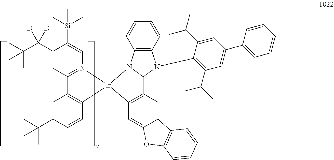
C1=C(C(C)(C)C)C=CC2=C1C1=N(C=C([Si](C)(C)C)C(C(C(C)(C)C)([D])[D])=C1)[Ir]21C2=C(C=C3C(=C2)OC2=C3C=CC=C2)C2N(C3=C(C(C)C)C=C(C4=CC=CC=C4)C=C3C(C)C)C3=C(N12)C=CC=C3
